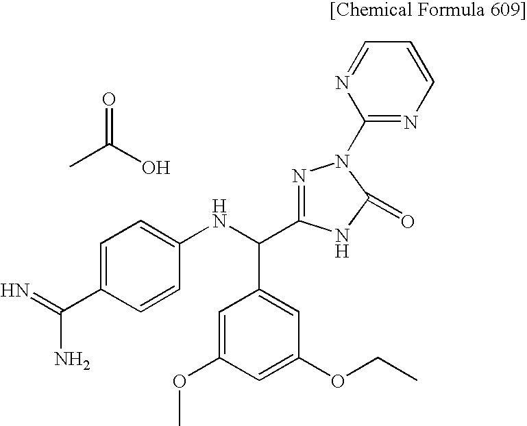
CC(O)=O.N=C(C1=CC=C(NC(C2=CC(OCC)=CC(OC)=C2)C2=NN(C3=NC=CC=N3)C(=O)N2)C=C1)N
